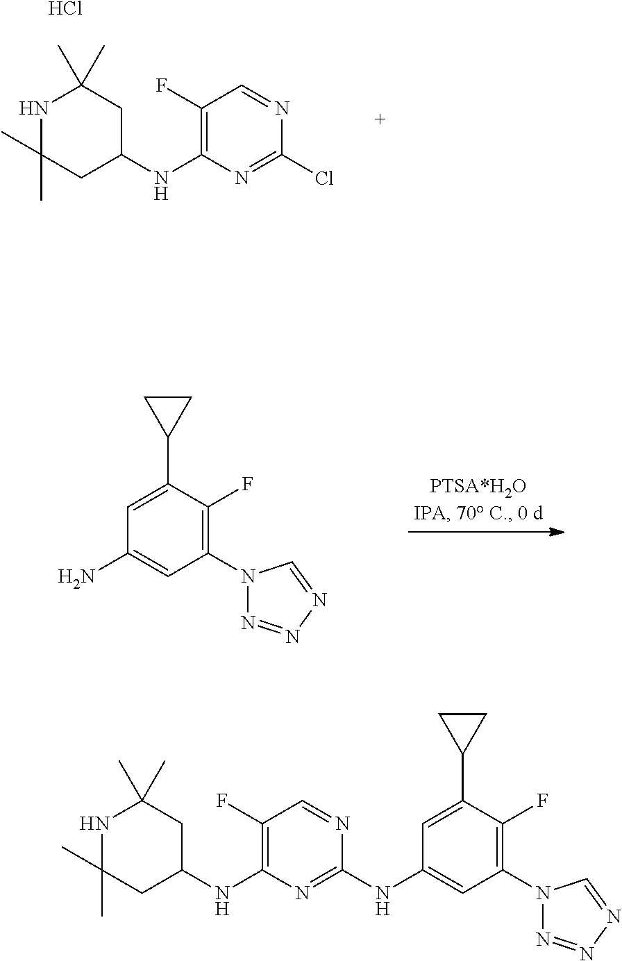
C1=C(C2CC2)C(F)=C(N2N=NN=C2)C=C1N.C1(F)=C(NC2CC(C)(C)NC(C)(C)C2)N=C(Cl)N=C1.Cl.C1=C(C2CC2)C(F)=C(N2N=NN=C2)C=C1NC1=NC(NC2CC(C)(C)NC(C)(C)C2)=C(F)C=N1
